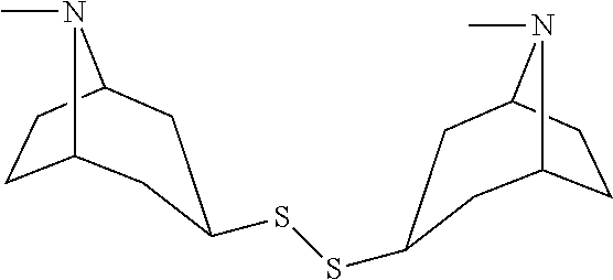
C12CCC(N1C)CC(SSC1CC3CCC(N3C)C1)C2
